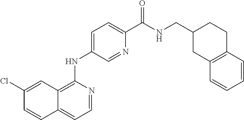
C1=NC(NC2=CC=C(C(NCC3CC4=C(C=CC=C4)CC3)=O)N=C2)=C2C(=C1)C=CC(Cl)=C2
